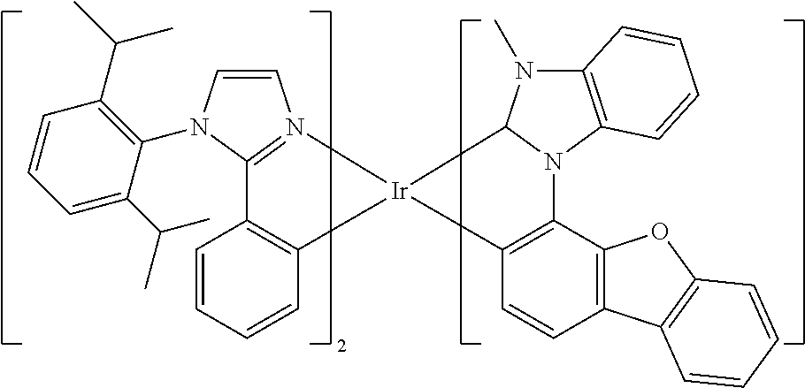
C1=CC=CC2=C1C1=N(C=CN1C1=C(C(C)C)C=CC=C1C(C)C)[Ir]21C2=C(C3=C(C=C2)C2=C(O3)C=CC=C2)N2C3=C(N(C)C21)C=CC=C3
